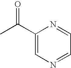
C1(C(C)=O)=CN=CC=N1
